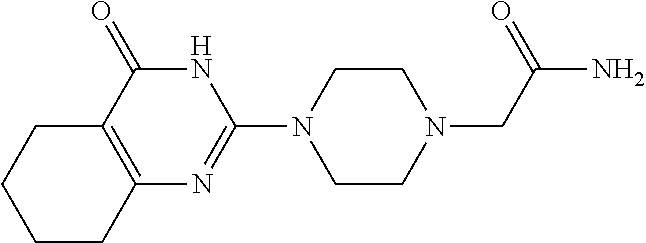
C12=C(C(=O)NC(N3CCN(CC(N)=O)CC3)=N1)CCCC2
